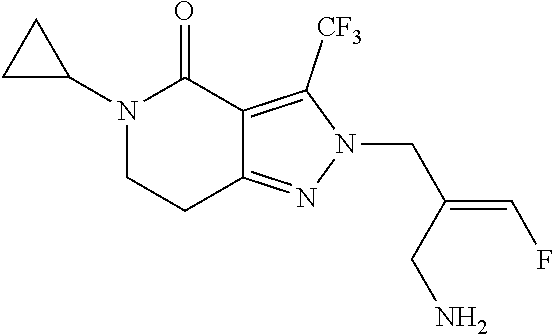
N1(CC(CN)=CF)N=C2CCN(C3CC3)C(=O)C2=C1[CF3]
